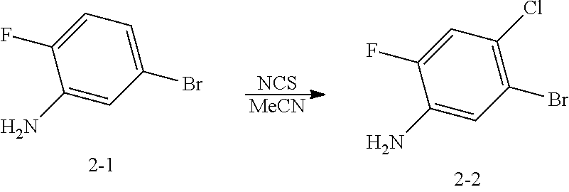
[NCS].[MeCN].C1(N)=CC(Br)=CC=C1F.C1(N)=CC(Br)=C(Cl)C=C1F
